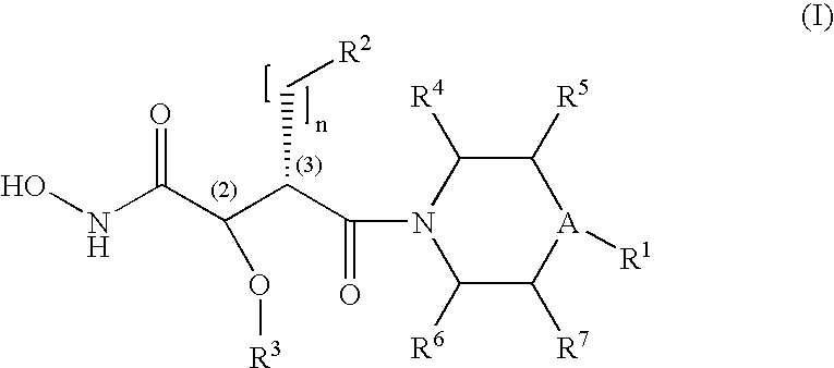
N1(C(C(C(C(NO)=O)O[R3])C[R2])=O)C([R6])C([R7])[A]([R1])C([R5])C1[R4]
